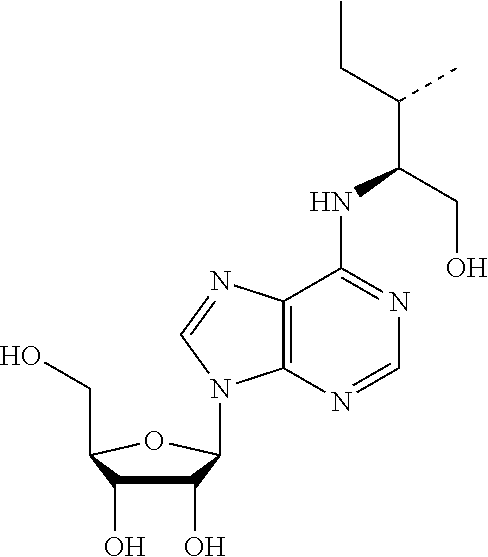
C1(O)C(O)C(CO)OC1N1C2=C(N=C1)C(NC(CO)C(CC)C)=NC=N2
